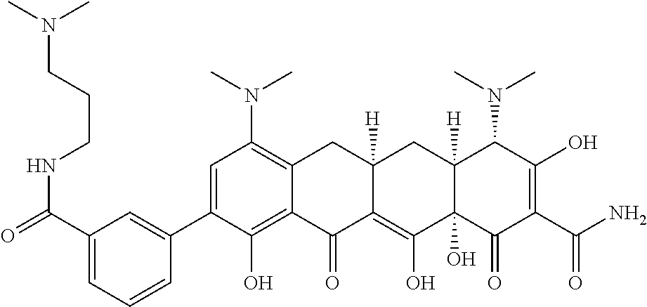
C1=C(C2=CC(C(=O)NCCCN(C)C)=CC=C2)C(O)=C2C(=C1N(C)C)CC1([H])C(=C(O)C3(O)C([H])(C1)C(N(C)C)C(O)=C(C(=O)N)C3=O)C2=O
